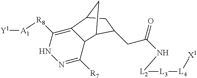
C1(CC(N[L2][L3][L4][X1])=O)C2CC(C1)C1=C([R8][A1][Y1])NN=C([R7])C21
